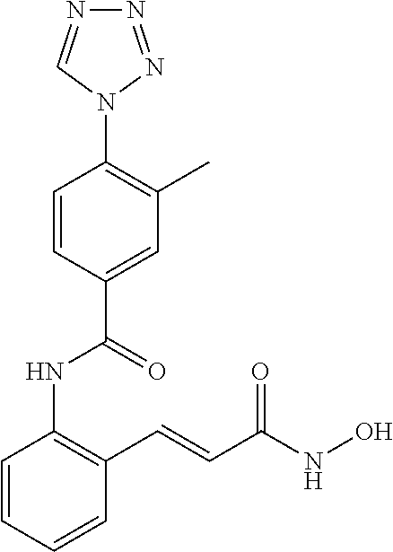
C1=CC=CC(C=CC(NO)=O)=C1NC(C1=CC(C)=C(N2N=NN=C2)C=C1)=O
